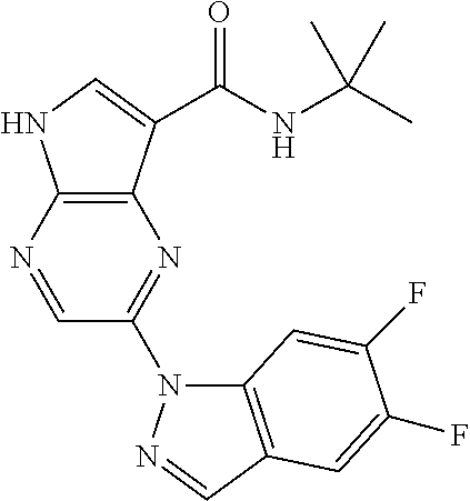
C12=C(C(C(NC(C)(C)C)=O)=CN1)N=C(N1C3=C(C=N1)C=C(F)C(F)=C3)C=N2
